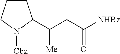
C1CCN([Cbz])C1C(CC([NHBz])=O)[Me]
